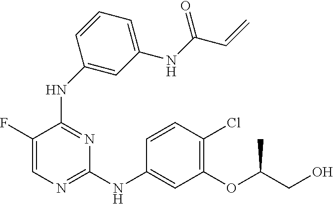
C1=C(F)C(NC2=CC(NC(C=C)=O)=CC=C2)=NC(NC2=CC(OC(CO)C)=C(Cl)C=C2)=N1
